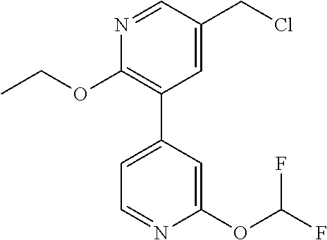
C1(OCC)=C(C2=CC=NC(OC(F)F)=C2)C=C(CCl)C=N1
